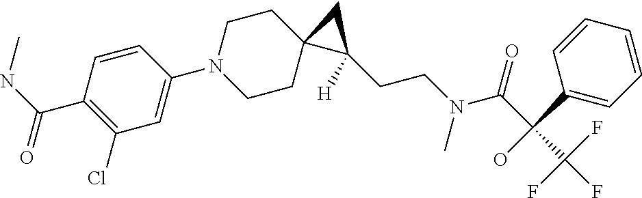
C1=CC(C(NC)=O)=C(Cl)C=C1N1CCC2(CC1)C(CCN(C(C(C(F)(F)F)(O)C1=CC=CC=C1)=O)C)([H])C2
